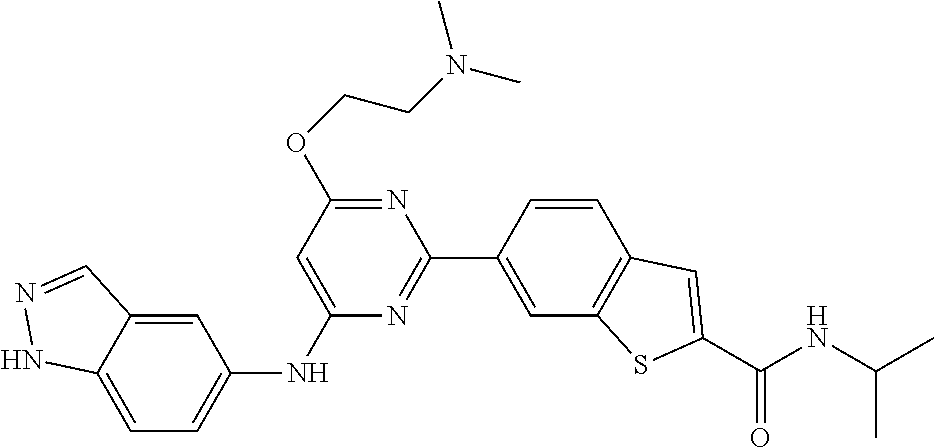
C1=CC(C2=NC(NC3=CC=C4C(=C3)C=NN4)=CC(OCCN(C)C)=N2)=CC2=C1C=C(C(NC(C)C)=O)S2
